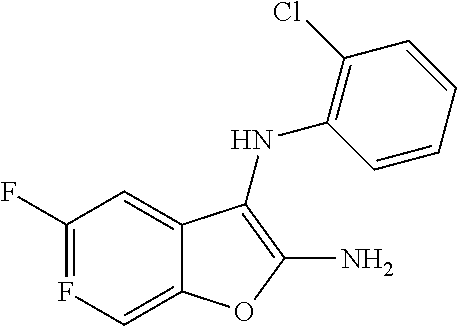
C1=CC=CC(NC2=C(N)OC3=CF=C(F)C=C32)=C1Cl
